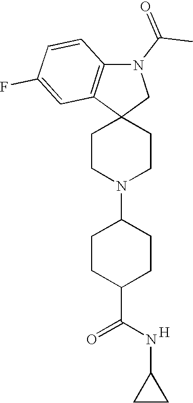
C1CN(C2CCC(C(NC3CC3)=O)CC2)CCC12CN(C(C)=O)C1=C2C=C(F)C=C1.[H]
